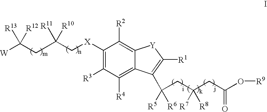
C1([X]CC([R11])([R10])CC([W])([R13])[R12])=C([R3])C([R4])=C2C(=C1[R2])[Y]C([R1])=C2C(CC(CC(O[R9])=O)([R7])[R8])([R5])[R6]
